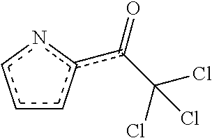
c1cc(c(C(Cl)(Cl)Cl)=O)nc1
